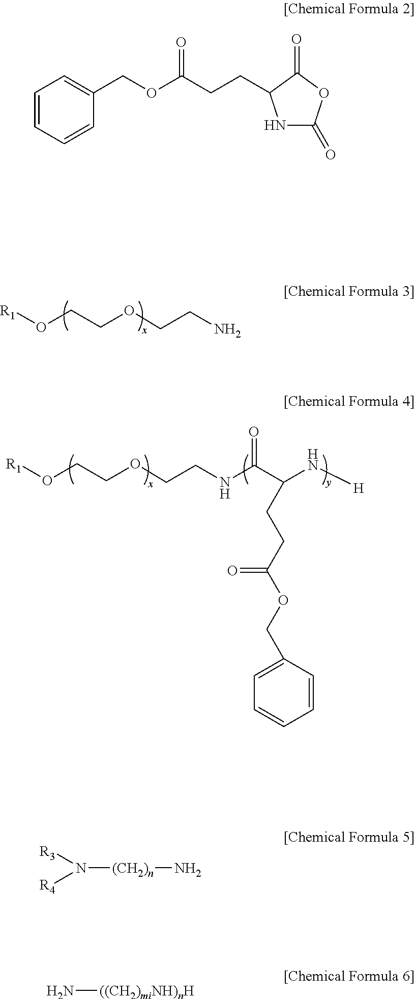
[R1]OCCOCCN.[R1]OCCOCCNC(C(N[H])CCC(OCC1=CC=CC=C1)=O)=O.C1=CC=CC(COC(CCC2NC(=O)OC2=O)=O)=C1.N([(CH2)n]N)([R3])[R4].N[((CH2)miNH)nH]
